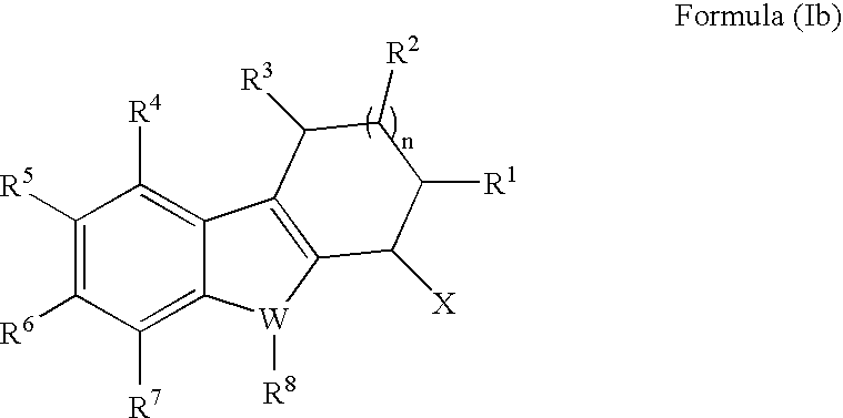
C1([R5])=C([R6])C([R7])=C2C(=C1[R4])C1=C([W]2[R8])C([X])C([R1])C([R2])C1[R3]
